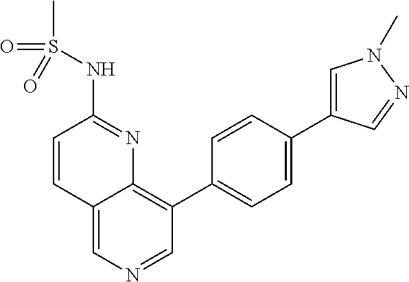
C1=CC2=CN=CC(C3=CC=C(C4=CN(C)N=C4)C=C3)=C2N=C1NS(=O)(C)=O
